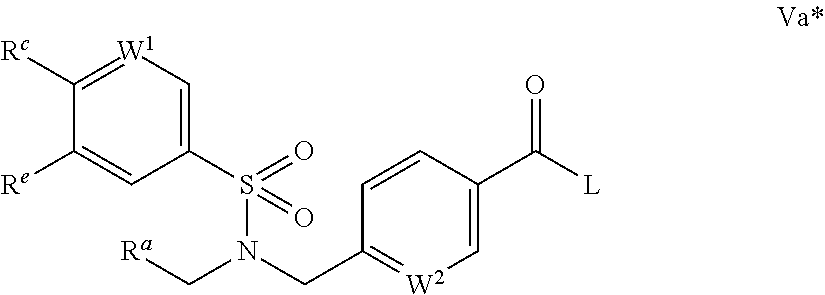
C1([Re])=CC(S(N(C[Ra])CC2=[W2]C=C(C([L])=O)C=C2)(=O)=O)=C[W1]=C1[Rc]
